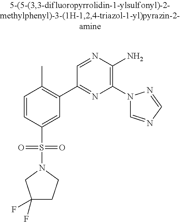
C1=CC(S(=O)(=O)N2CCC(F)(F)C2)=CC(C2=NC(N3C=NC=N3)=C(N)N=C2)=C1C
